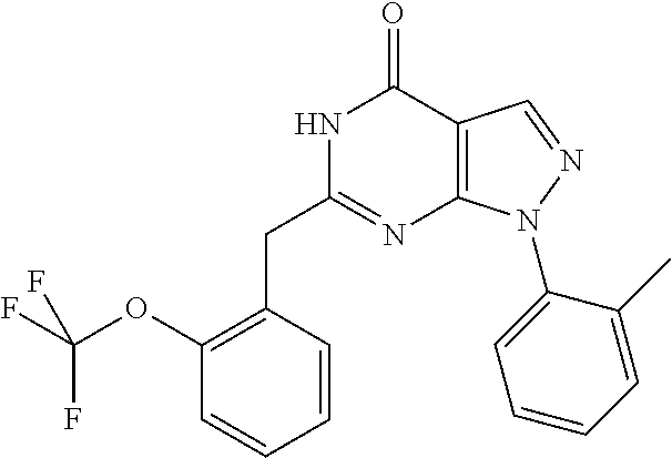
N1C(CC2=C(OC(F)(F)F)C=CC=C2)=NC2=C(C1=O)C=NN2C1=CC=CC=C1C
